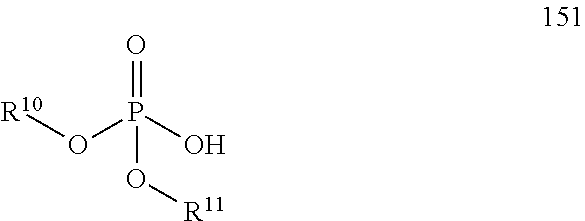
O=P(O[R10])(O)O[R11]
